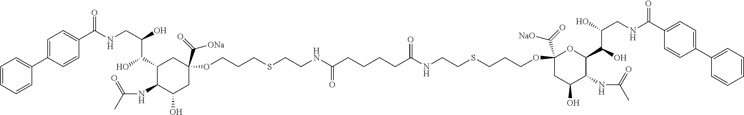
C1=CC=CC(C2=CC=C(C(NCC(O)C(C3C(NC(C)=O)C(O)CC(OCCCSCCNC(CCCCC(NCCSCCCOC4(C(=O)[NaO])CC(O)C(NC(C)=O)C(C(O)C(O)CNC(C5=CC=C(C6=CC=CC=C6)C=C5)=O)O4)=O)=O)(C(=O)[ONa])C3)O)=O)C=C2)=C1
